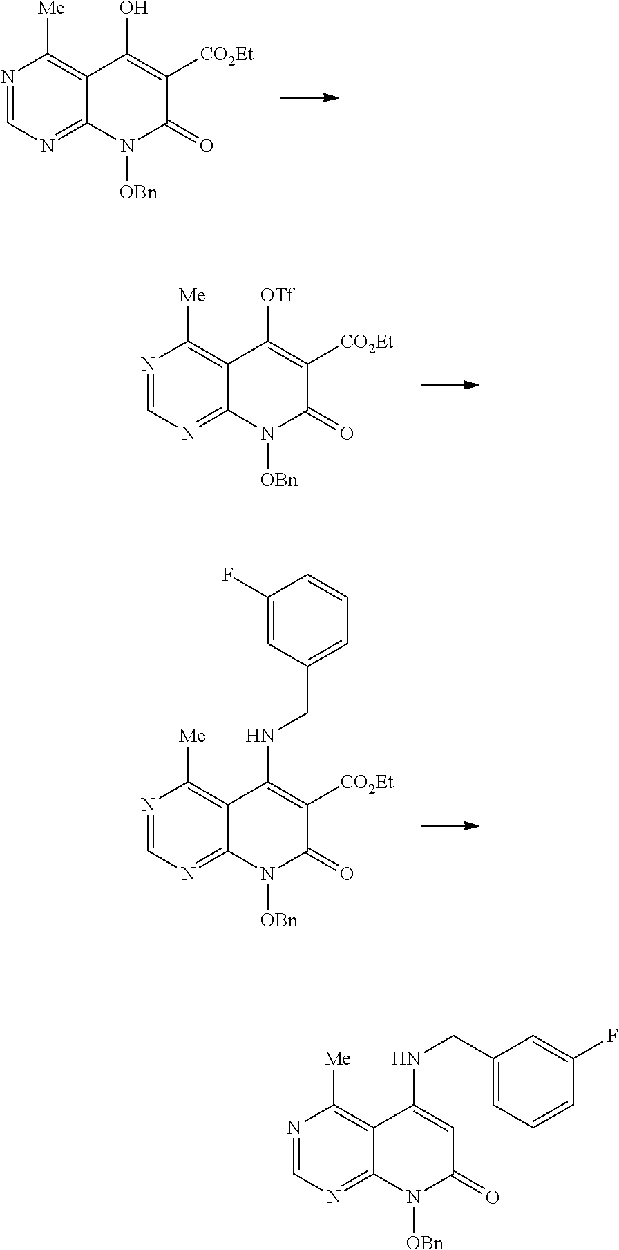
N1=CN=C2C(=C1[Me])C(O)=C([CO2Et])C(=O)N2[OBn].N1=CN=C2C(=C1[Me])C([OTf])=C([CO2Et])C(=O)N2[OBn].N1=CN=C2C(=C1[Me])C(NCC1=CC=CC(F)=C1)=C([CO2Et])C(=O)N2[OBn].N1=CN=C2C(=C1[Me])C(NCC1=CC=CC(F)=C1)=CC(=O)N2[OBn]
